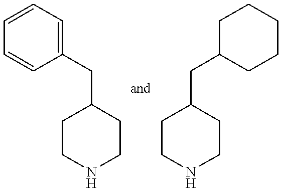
C(C1CCNCC1)C1=CC=CC=C1.C(C1CCNCC1)C1CCCCC1
